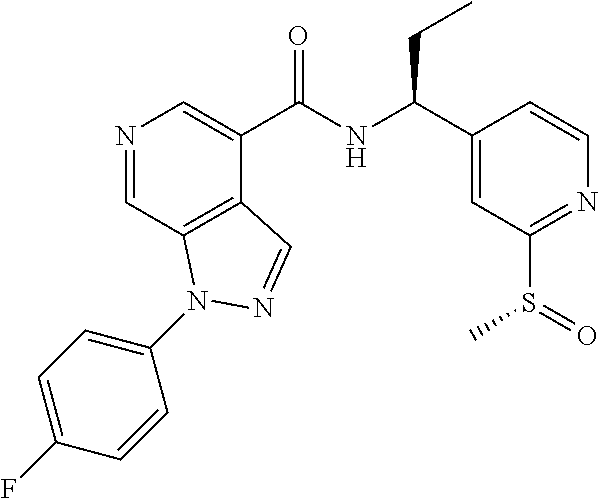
N1=CC2=C(C(C(NC(CC)C3=CC(S(=O)C)=NC=C3)=O)=C1)C=NN2C1=CC=C(F)C=C1
